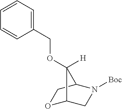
O1C2CN([Boc])C(C1)C2(OCC1=CC=CC=C1)[H]
